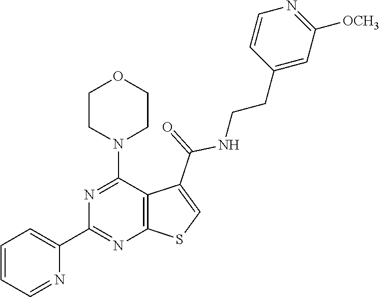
C1=CC=NC(C2=NC3=C(C(N4CCOCC4)=N2)C(C(=O)NCCC2=CC([OCH3])=NC=C2)=CS3)=C1
